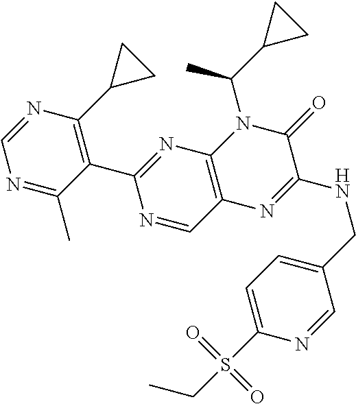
C1=NC(C2CC2)=C(C2=NC3=C(C=N2)N=C(NCC2=CC=C(S(CC)(=O)=O)N=C2)C(=O)N3C(C2CC2)C)C(C)=N1
